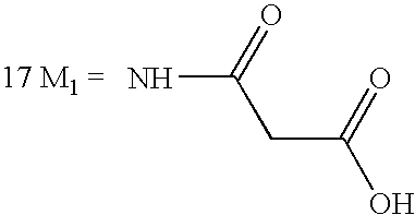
O=C(N)CC(O)=O
